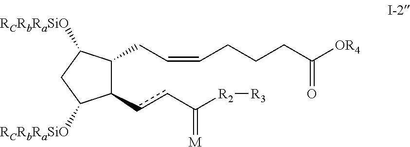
C1(ccC([R2][R3])=[M])C(CC=CCCCC([OR4])=O)C([RCRbRaSiO])CC1[RCRbRaSiO]
